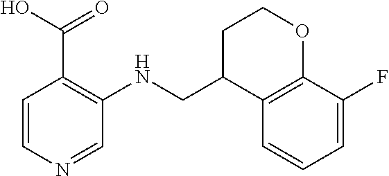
C1=CN=CC(NCC2C3=C(OCC2)C(F)=CC=C3)=C1C(O)=O
